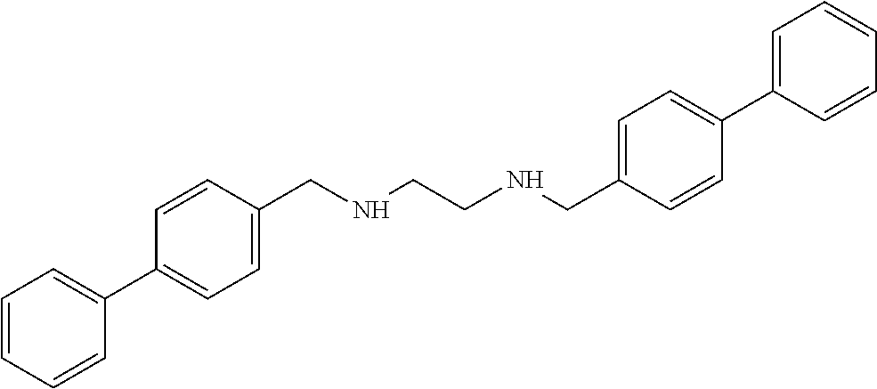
C1=CC(CNCCNCC2=CC=C(C3=CC=CC=C3)C=C2)=CC=C1C1=CC=CC=C1
